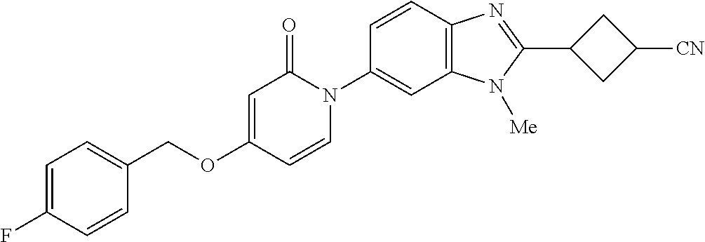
C(OC1=CC(=O)N(C2=CC3=C(C=C2)N=C(C2CC([CN])C2)N3[Me])C=C1)C1=CC=C(F)C=C1
